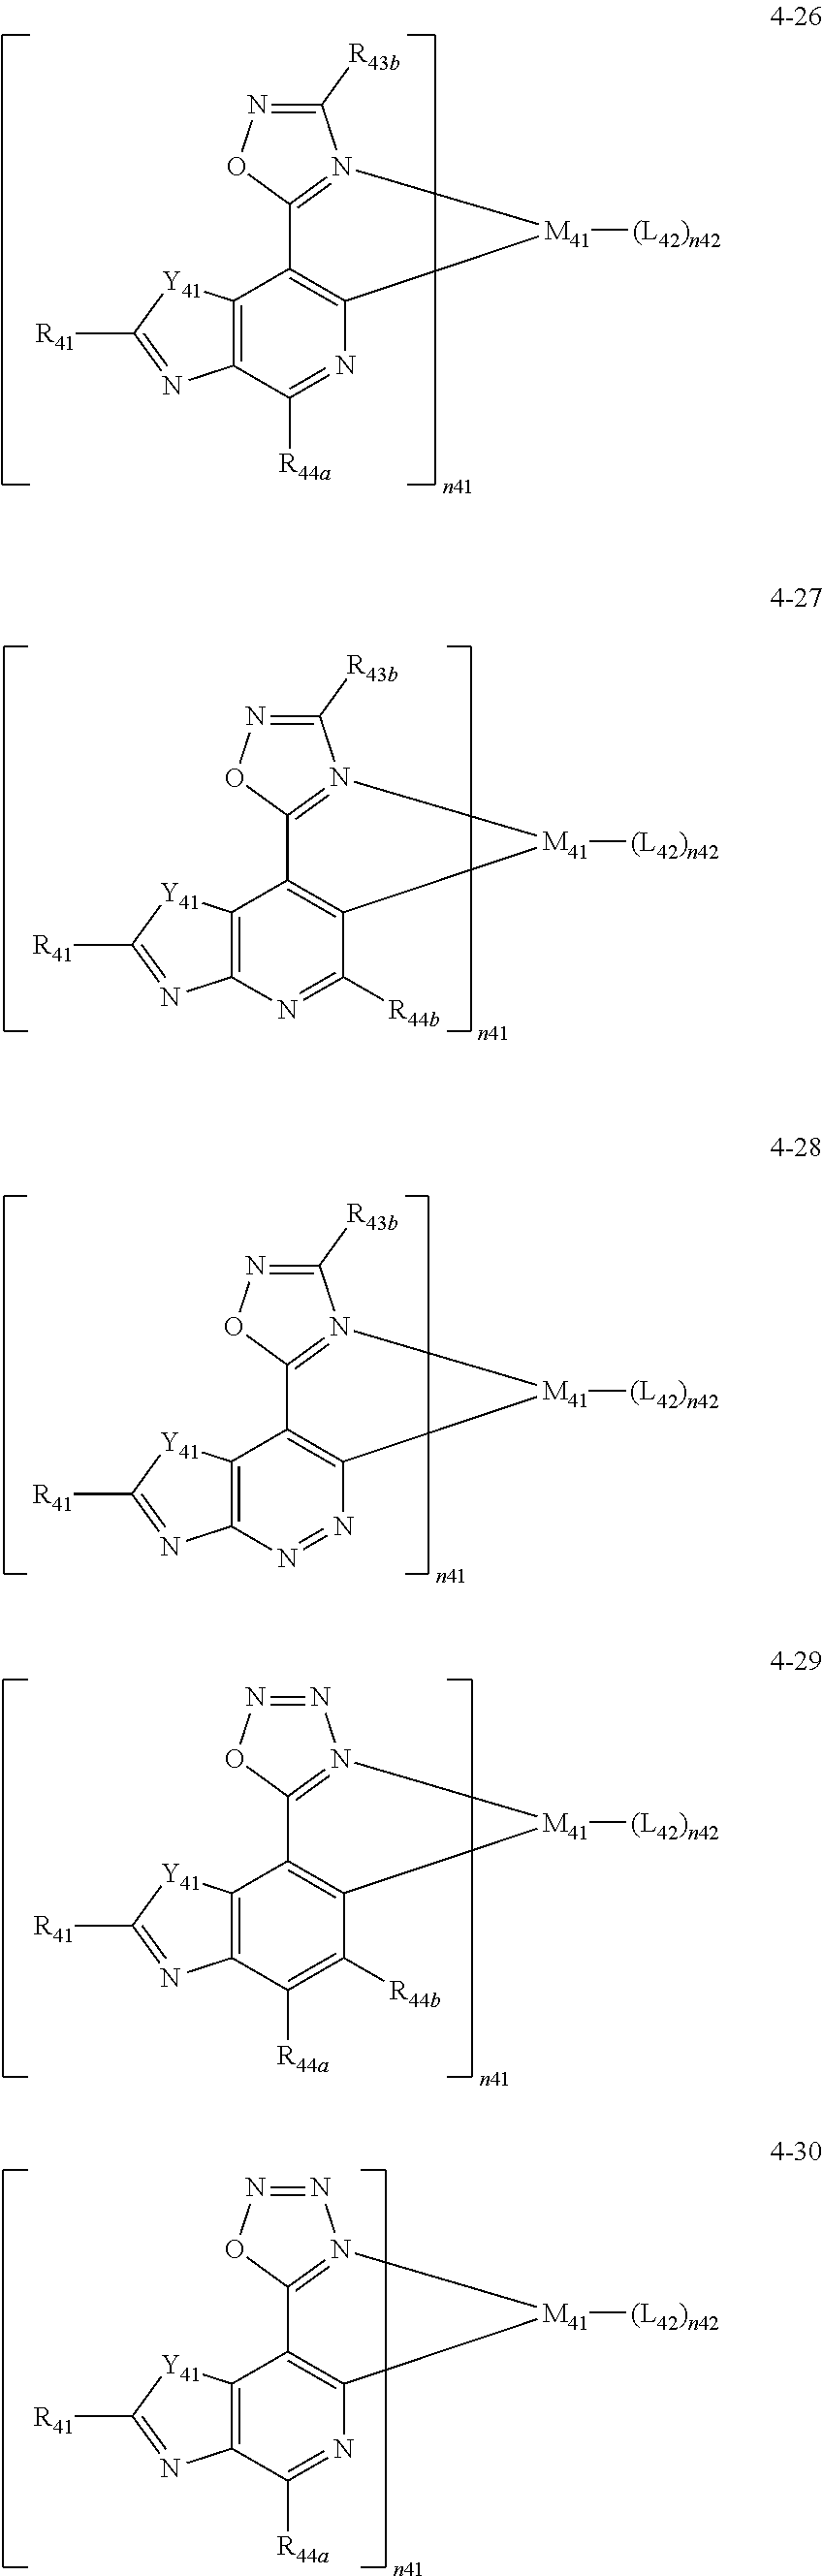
C1([R43b])=NOC2=N1[M41]([(L42)n42])C1=C2C2=C(C([R44a])=N1)N=C([R41])[Y41]2.C1([R43b])=NOC2=N1[M41]([(L42)n42])C1=C2C2=C(N=C1[R44b])N=C([R41])[Y41]2.C1([R43b])=NOC2=N1[M41]([(L42)n42])C1=C2C2=C(N=N1)N=C([R41])[Y41]2.N1=NOC2=N1[M41]([(L42)n42])C1=C2C2=C(C([R44a])=C1[R44b])N=C([R41])[Y41]2.N1=NOC2=N1[M41]([(L42)n42])C1=C2C2=C(C([R44a])=N1)N=C([R41])[Y41]2
